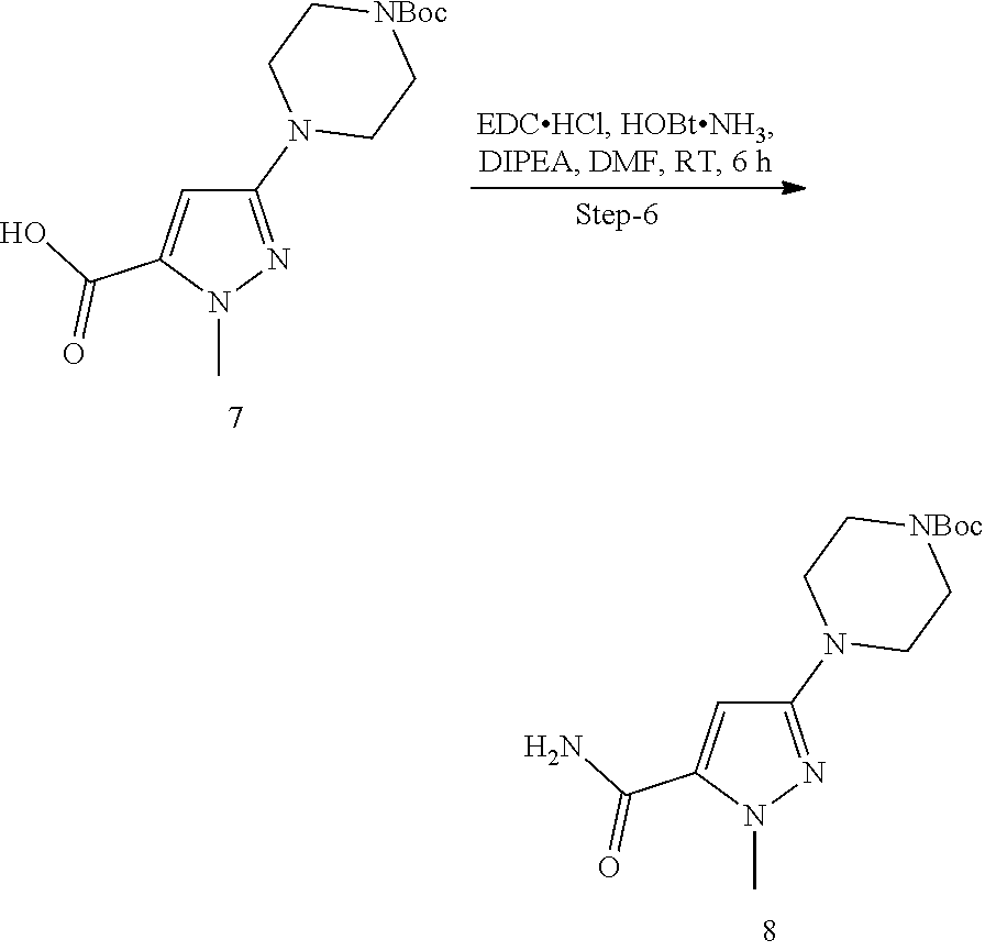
C1(N2CC[NBoc]CC2)=NN(C)C(C(N)=O)=C1.C1(N2CC[NBoc]CC2)=NN(C)C(C(O)=O)=C1
